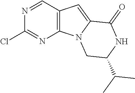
C1=NC(Cl)=NC2=C1C=C1N2CC(C(C)C)NC1=O
